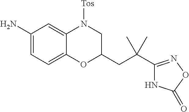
C1(N)=CC=C2C(=C1)N([Tos])CC(CC(C1=NOC(=O)N1)(C)C)O2
